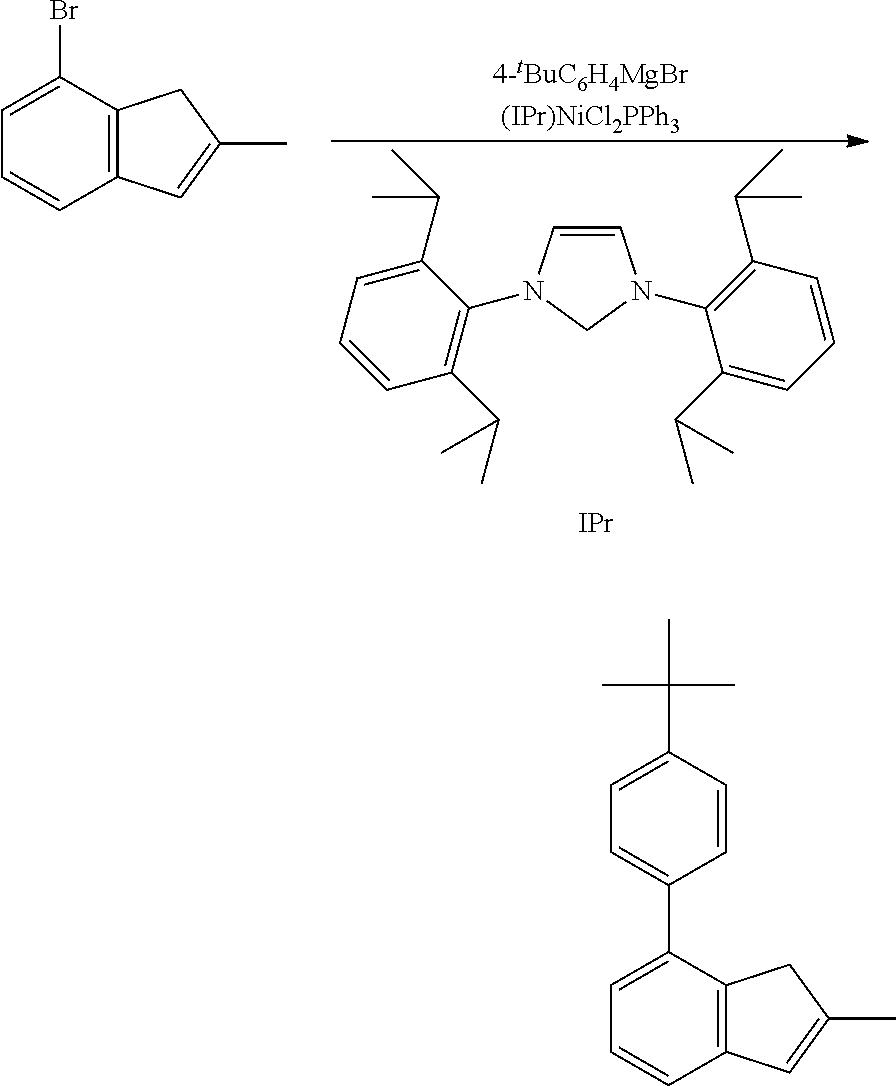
C1=CN(C2=C(C(C)C)C=CC=C2C(C)C)CN1C1=C(C(C)C)C=CC=C1C(C)C.C1=C(Br)C2=C(C=C1)C=C(C)C2.[IPr].C1=C(C2=CC=C(C(C)(C)C)C=C2)C2=C(C=C1)C=C(C)C2
